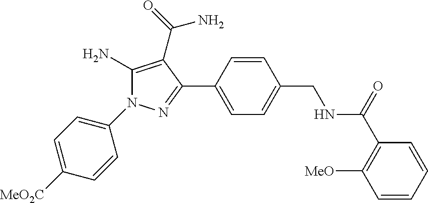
C1(N2C(N)=C(C(=O)N)C(C3=CC=C(CNC(C4=C([MeO])C=CC=C4)=O)C=C3)=N2)=CC=C([MeO2C])C=C1
